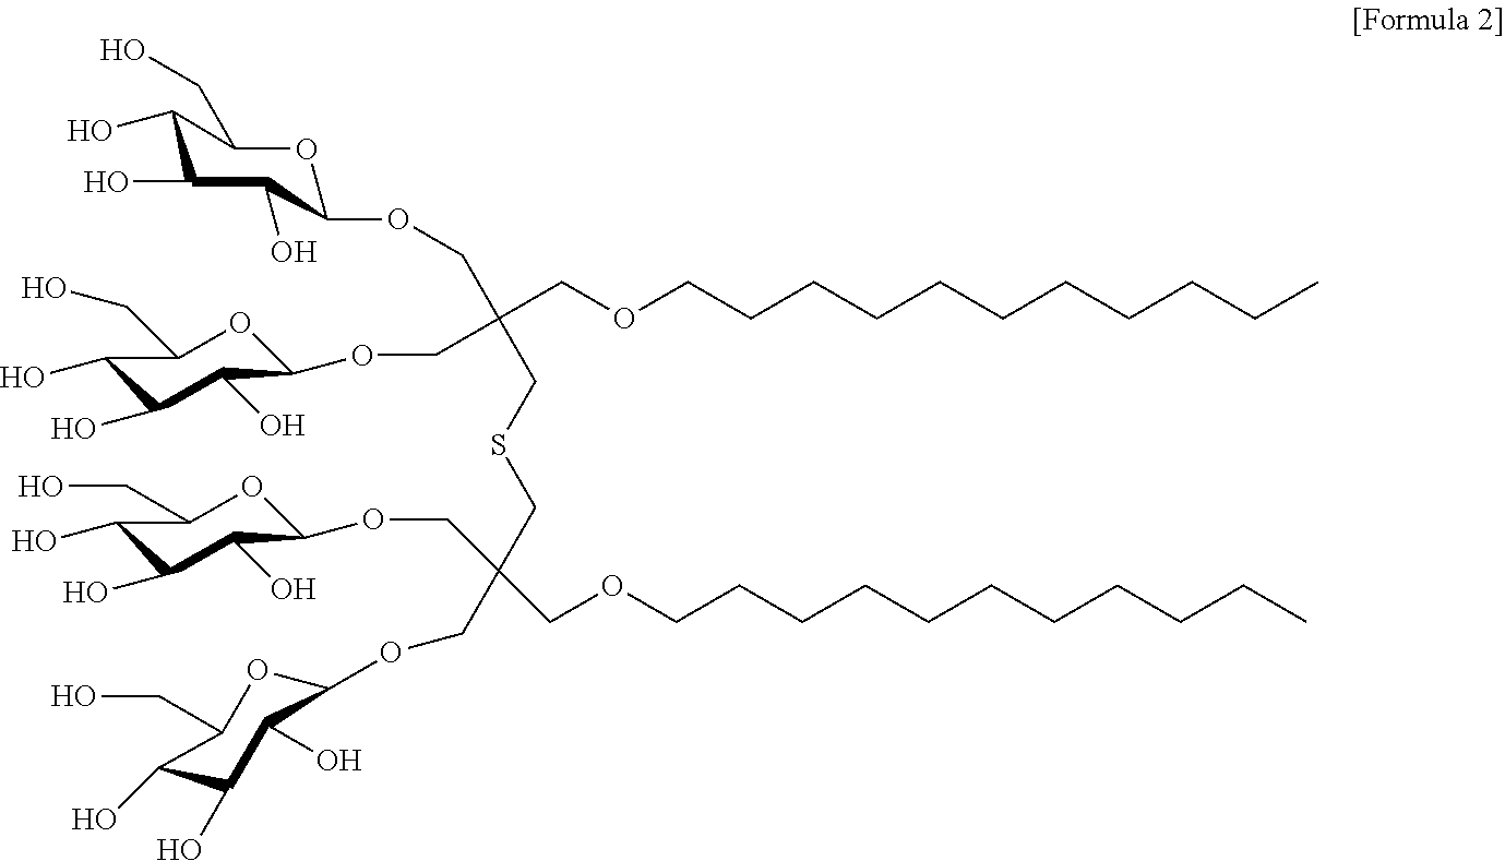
C1(O)C(O)C(O)C(OCC(COCCCCCCCCCCC)(CSCC(COCCCCCCCCCCC)(COC2C(O)C(O)C(O)C(CO)O2)COC2C(O)C(O)C(O)C(CO)O2)COC2C(O)C(O)C(O)C(CO)O2)OC1CO
